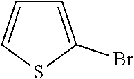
C1=C(Br)SC=C1
